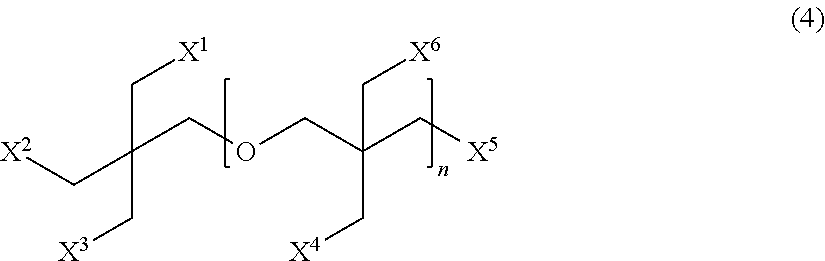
C(COCC(C[X5])(C[X4])C[X6])(C[X2])(C[X1])C[X3]
